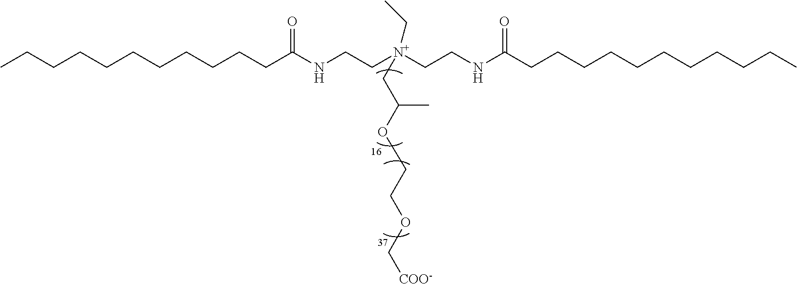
CCCCCCCCCCCC(NCC[N+](CCNC(CCCCCCCCCCC)=O)(CC)CC(OCCOC[COO-])C)=O
